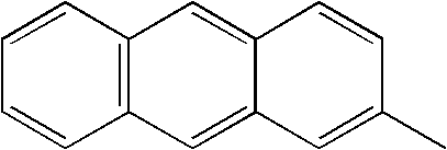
C12=CC3=C(C=C1C=C(C)C=C2)C=CC=C3
